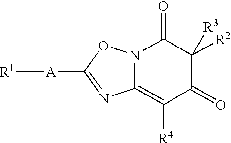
C12=C([R4])C(=O)C([R2])([R3])C(=O)N1OC([A][R1])=N2
